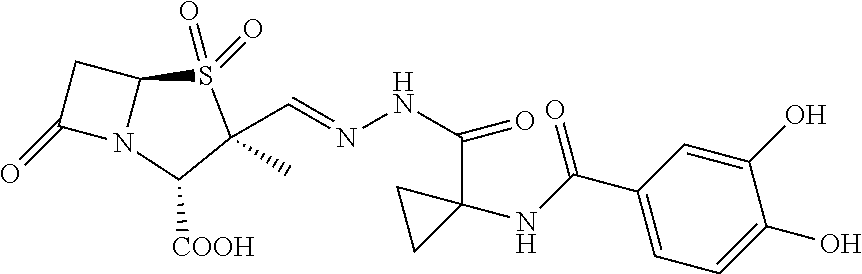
C1(=O)N2C(C1)S(=O)(=O)C(C)(C=NNC(=O)C1(NC(=O)C3=CC=C(O)C(O)=C3)CC1)C2[COOH]
